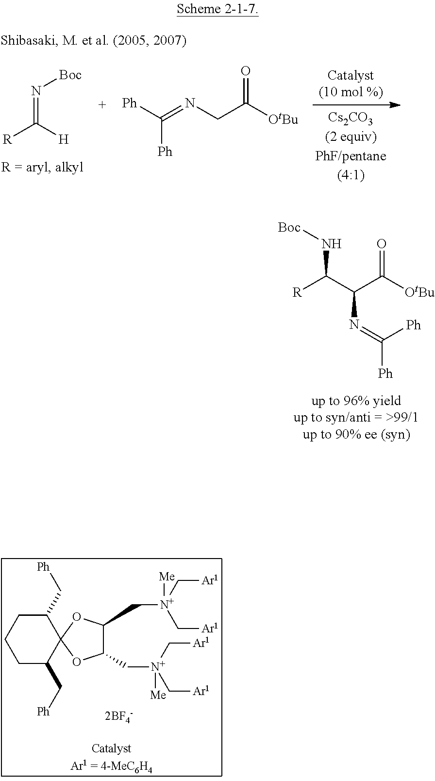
C(N[Boc])([R])C(N=C([Ph])[Ph])C(=O)[OtBu].C1(C[Ph])CCCC(C[Ph])C12OC(C[N+](C[Ar1])(C[Ar1])[Me])C(C[N+](C[Ar1])(C[Ar1])[Me])O2.C(=N[Boc])([H])[R].[Ph]C([Ph])=NCC(=O)[OtBu]
